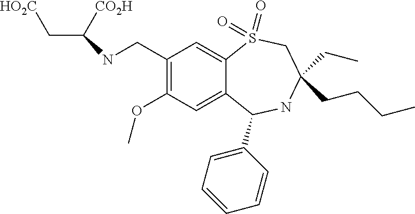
N(CC1=C(OC)C=C2C(=C1)S(=O)(=O)CC(CCCC)(CC)NC2C1=CC=CC=C1)C([CO2H])C[HO2C]
